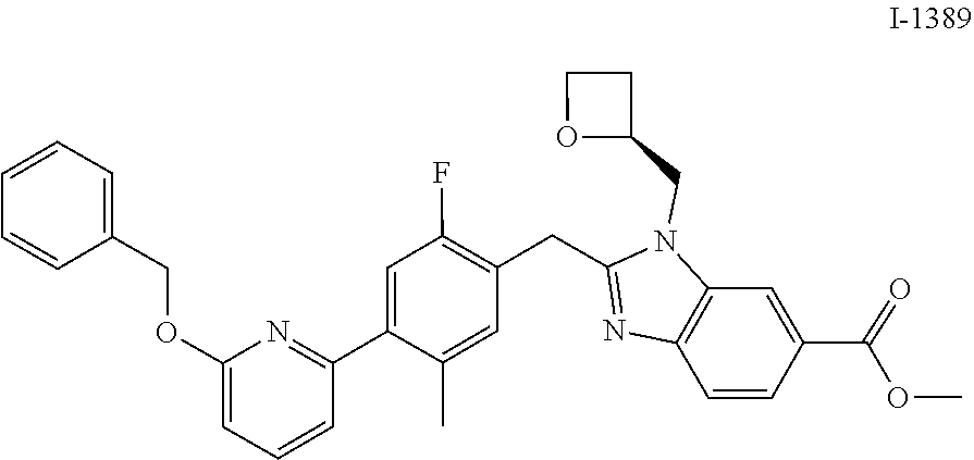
C12=C(N(CC3CCO3)C(CC3=C(F)C=C(C4=NC(OCC5=CC=CC=C5)=CC=C4)C(C)=C3)=N1)C=C(C(=O)OC)C=C2
